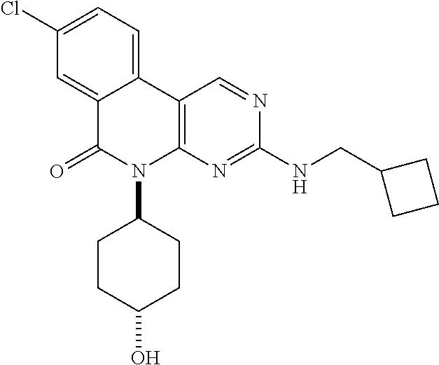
C1(Cl)=CC=C2C(=C1)C(=O)N(C1CCC(O)CC1)C1=C2C=NC(NCC2CCC2)=N1
